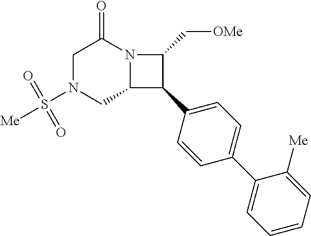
C1N(S([Me])(=O)=O)CC2N(C1=O)C(C[OMe])C2C1=CC=C(C2=CC=CC=C2[Me])C=C1
